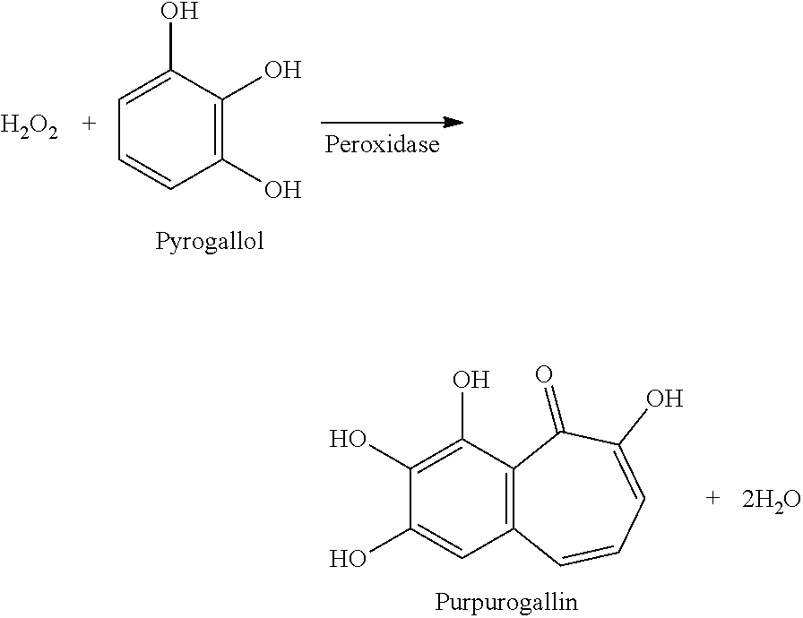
C1(O)=C(O)C2=C(C=C1O)C=CC=C(O)C2=O.C1=C(O)C(O)=C(O)C=C1.[H2O2]
